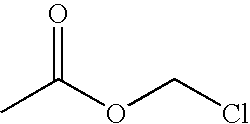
CC(OCCl)=O
